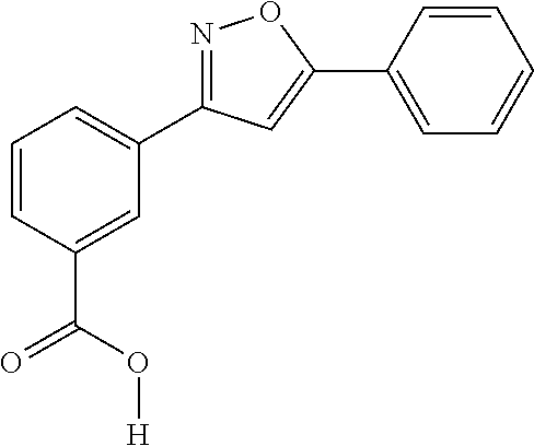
N1=C(C2=CC=CC(C(O[H])=O)=C2)C=C(C2=CC=CC=C2)O1
